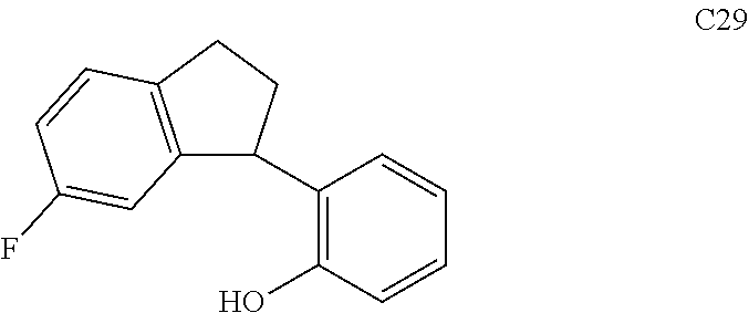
C12=C(CCC1C1=C(O)C=CC=C1)C=CC(F)=C2
